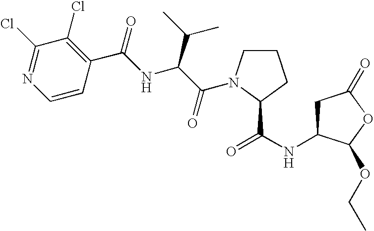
C1C(NC(=O)C2N(C(C(NC(C3=C(Cl)C(Cl)=NC=C3)=O)C(C)C)=O)CCC2)C(OCC)OC1=O
